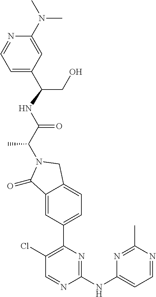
C1(=O)C2=CC(C3=C(Cl)C=NC(NC4=CC=NC(C)=N4)=N3)=CC=C2CN1C(C(NC(CO)C1=CC=NC(N(C)C)=C1)=O)C
